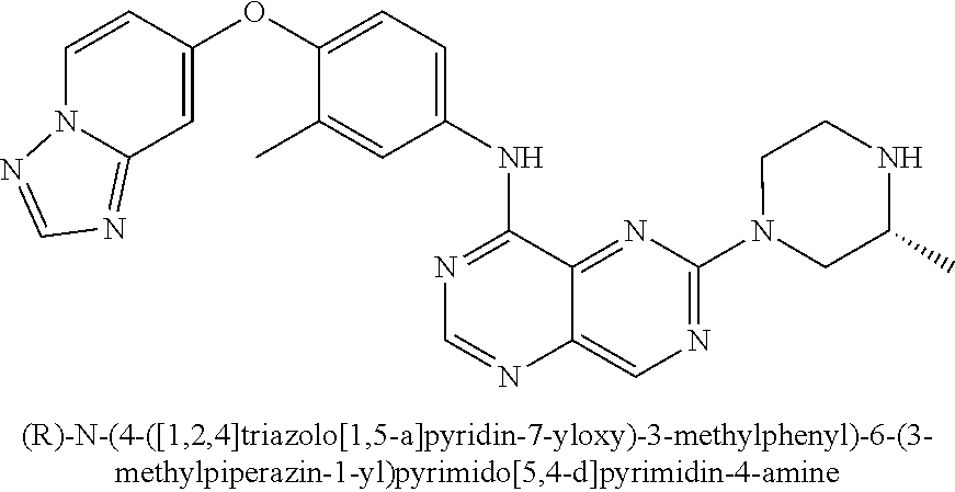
C1=CC(OC2=CC=C(NC3=NC=NC4=CN=C(N5CC(C)NCC5)N=C34)C=C2C)=CC2=NC=NN12
